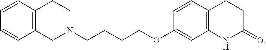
C12=C(C=CC=C1)CCN(CCCCOC1=CC3=C(C=C1)CCC(=O)N3)C2
